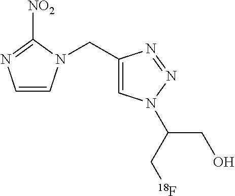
C1=CN(CC2=CN(C(CO)C[18F])N=N2)C([NO2])=N1
